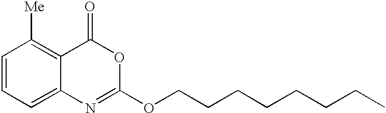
C1=CC=C2C(=C1[Me])C(=O)OC(OCCCCCCCC)=N2
